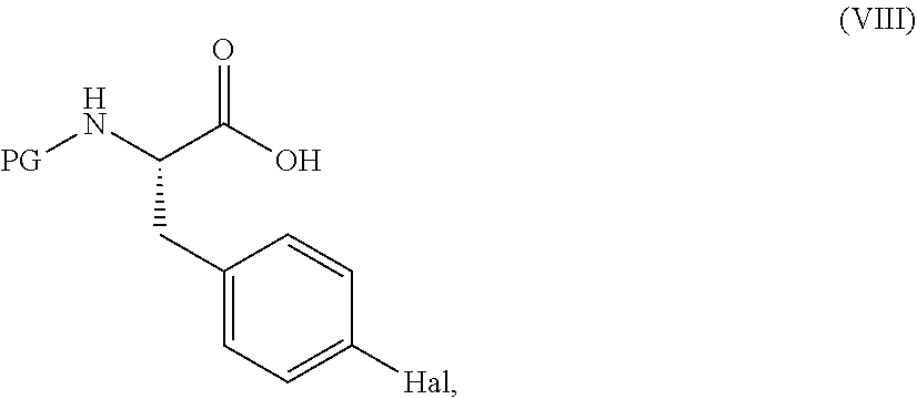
C1(CC(N[PG])C(O)=O)=CC=C([Hal])C=C1
